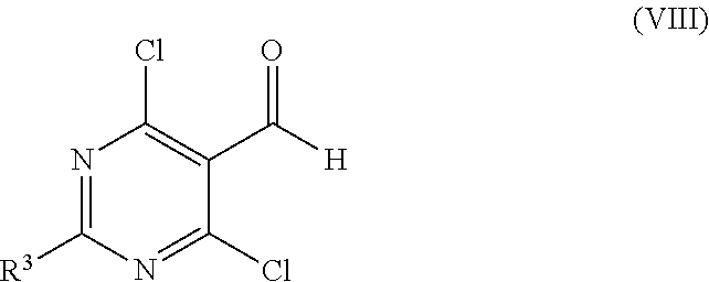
C1([R3])=NC(Cl)=C(C([H])=O)C(Cl)=N1
